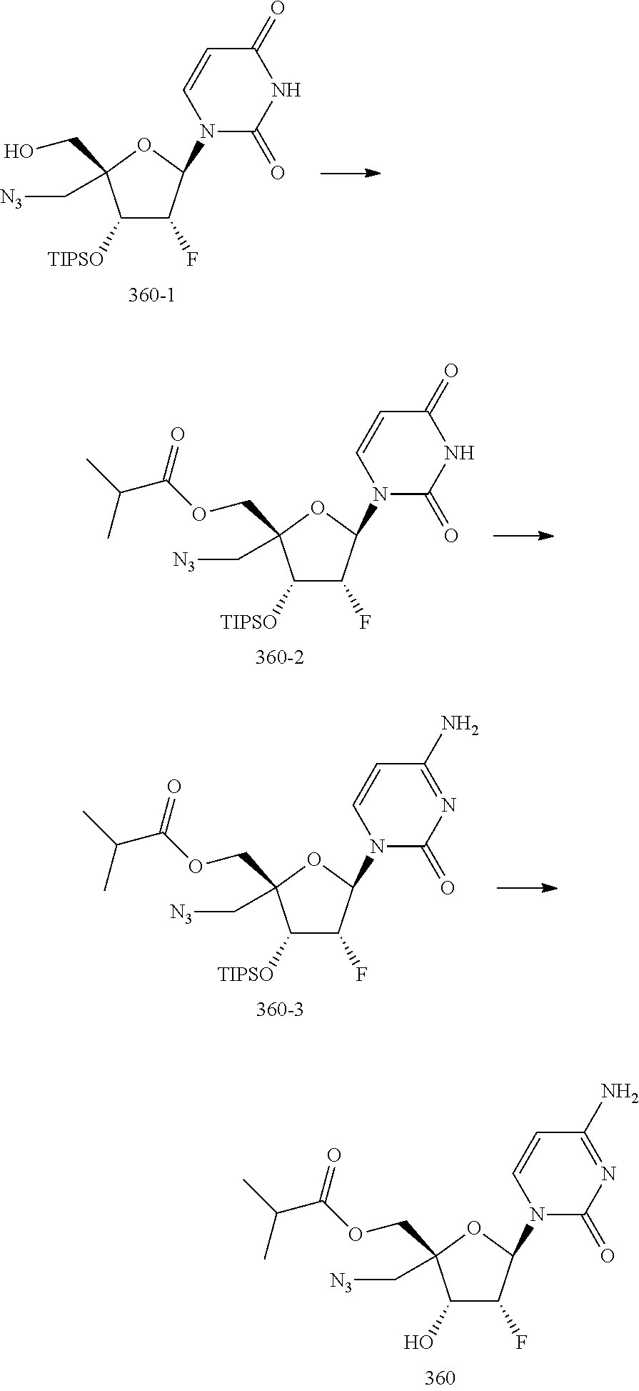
C1([TIPSO])C(F)C(N2C(=O)NC(=O)C=C2)OC1(CO)C[N3].C1(O)C(F)C(N2C(=O)N=C(N)C=C2)OC1(COC(C(C)C)=O)C[N3].C1([TIPSO])C(F)C(N2C(=O)NC(=O)C=C2)OC1(COC(C(C)C)=O)C[N3].C1([TIPSO])C(F)C(N2C(=O)N=C(N)C=C2)OC1(COC(C(C)C)=O)C[N3]
